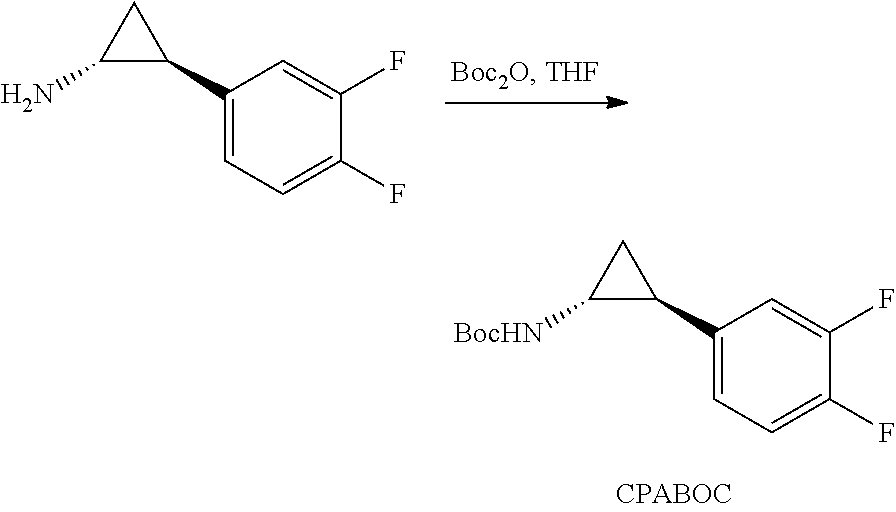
C1(C2CC2[BocHN])=CC=C(F)C(F)=C1.C1(C2CC2N)=CC=C(F)C(F)=C1
